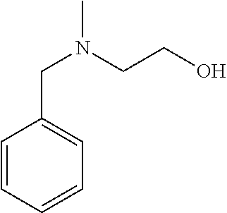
C1=CC=CC=C1CN(C)CCO
